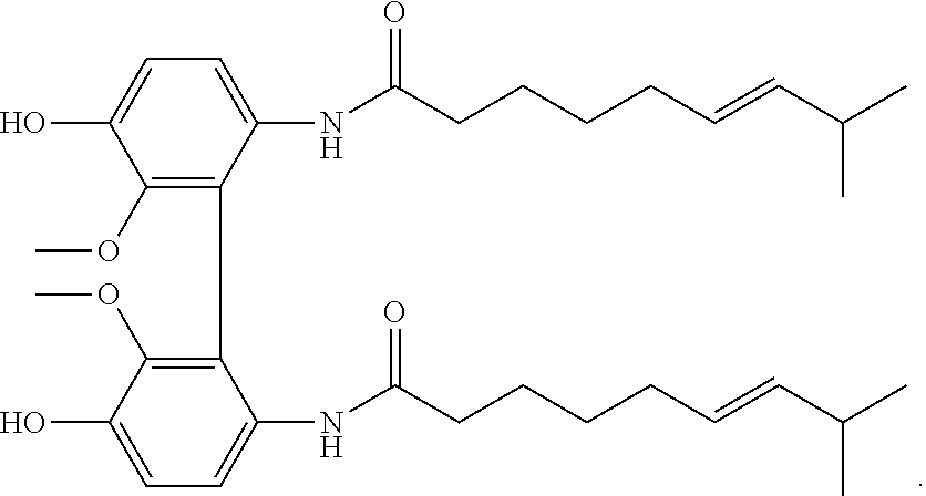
C1(OC)=C(C2=C(OC)C(O)=CC=C2NC(CCCCC=CC(C)C)=O)C(NC(CCCCC=CC(C)C)=O)=CC=C1O
